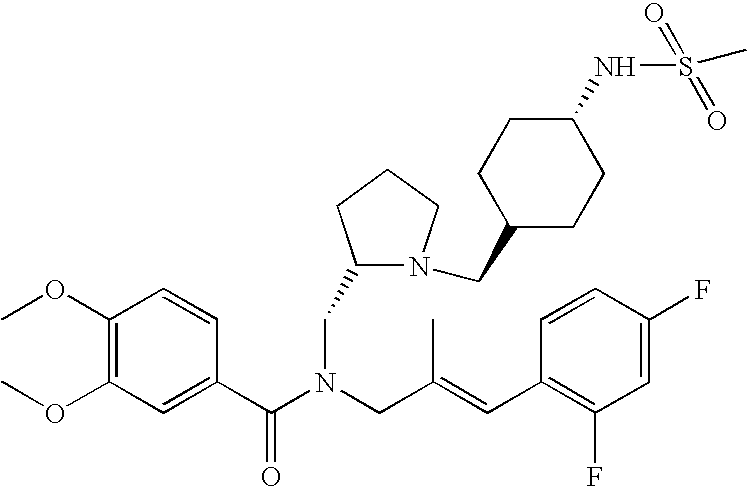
C1(OC)=C(OC)C=C(C(N(CC(=CC2=C(F)C=C(F)C=C2)C)CC2N(CC3CCC(NS(C)(=O)=O)CC3)CCC2)=O)C=C1
